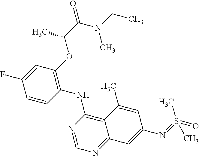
C1=CC(NC2=C3C(=NC=N2)C=C(N=S(=O)(C)C)C=C3C)=C(OC(C(N(CC)C)=O)C)C=C1F
